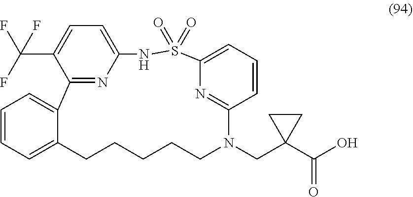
O=S1(=O)C2=CC=CC(=N2)N(CC2(C(O)=O)CC2)CCCCCC2=CC=CC=C2C2=NC(=CC=C2C(F)(F)F)N1
